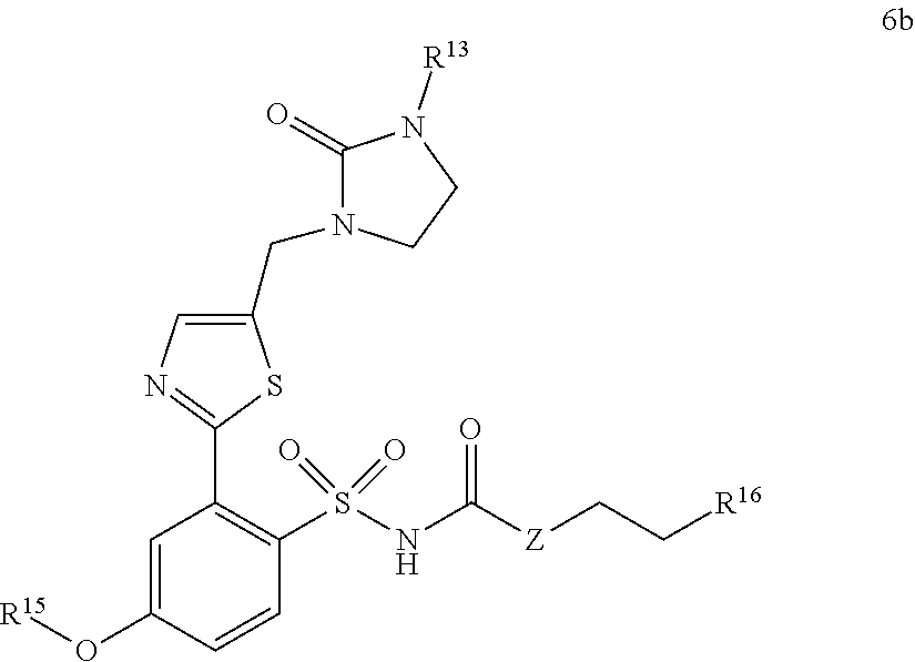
C1=CC(O[R15])=CC(C2=NC=C(CN3C(=O)N([R13])CC3)S2)=C1S(NC([Z]CC[R16])=O)(=O)=O
